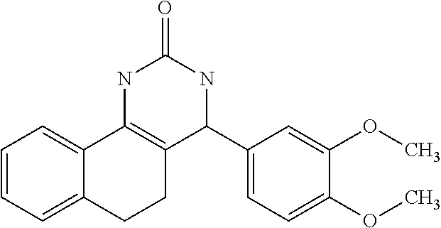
C1=CC=C2C(=C1)C1=C(CC2)C(C2=CC=C(OC)C(OC)=C2)NC(=O)N1
